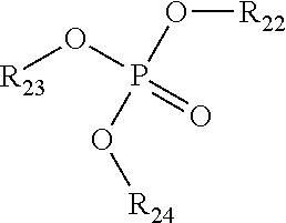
[R23]OP(O[R24])(O[R22])=O
